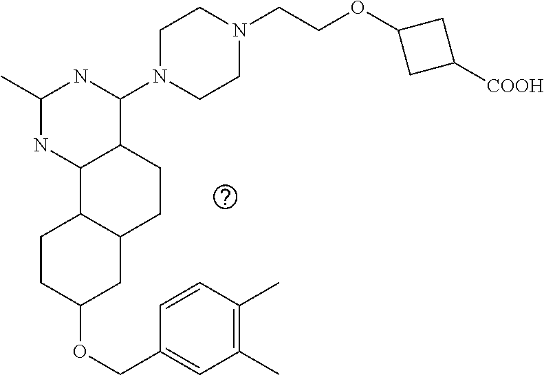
C1(OCC2=CC(C)=C(C)C=C2)CC2C(CC1)C1C(CC2)C(N2CCN(CCOC3CC([COOH])C3)CC2)NC(C)N1
